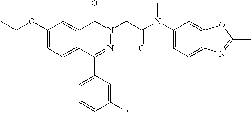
C12=CC(OCC)=CC=C1C(C1=CC=CC(F)=C1)=NN(CC(N(C1=CC=C3C(=C1)OC(C)=N3)C)=O)C2=O
